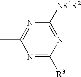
N1=C([R3])N=C([NR1R2])N=C1C
